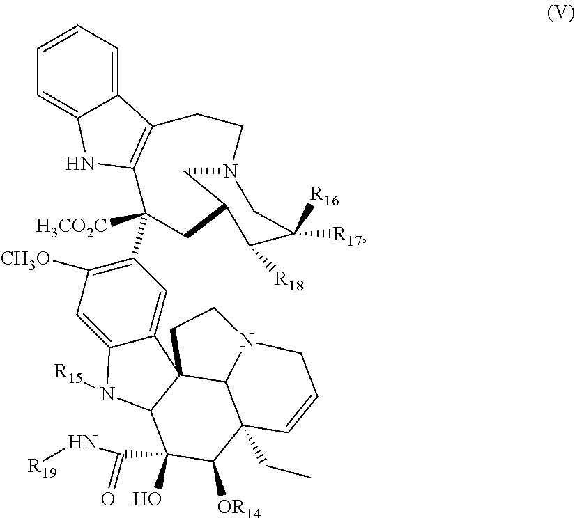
C1=C2C(=CC=C1)C1=C(N2)C([H3CO2C])(C2=C([CH3O])C=C3C(=C2)C24C(N3[R15])C(O)(C(=O)N[R19])C([OR14])C3(CC)C2N(CC4)CC=C3)CC2C([R18])C([R16])([R17])CN(CC1)C2
